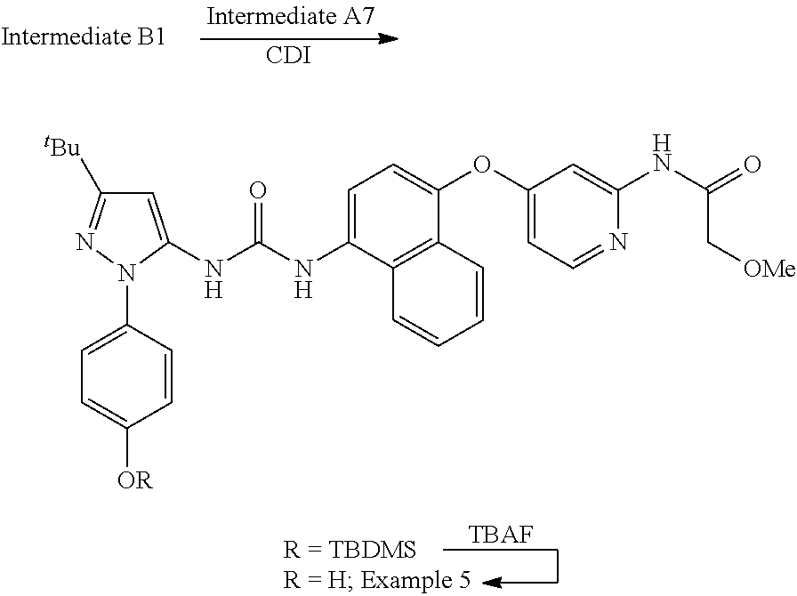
[CDI].C1=C(NC(NC2=CC=C(OC3=CC=NC(NC(=O)C[OMe])=C3)C3=C2C=CC=C3)=O)N(C2=CC=C([OR])C=C2)N=C1[tBu].[TBAF]
